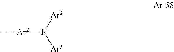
C[Ar2]N([Ar3])[Ar3]
